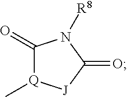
[Q]1(C)C(=O)N([R8])C(=O)[J]1
